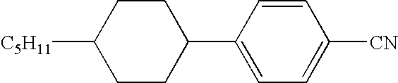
[C5H11]C1CCC(C2=CC=C([CN])C=C2)CC1
